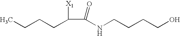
CCCCC(C(=O)NCCCCO)[X1]
